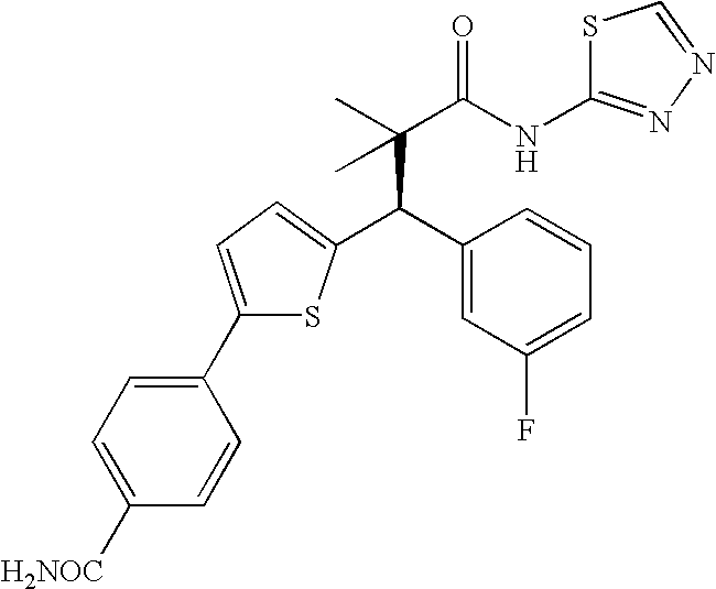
C(C(C)(C(NC1=NN=CS1)=O)C)(C1=CC(F)=CC=C1)C1=CC=C(C2=CC=C([H2NOC])C=C2)S1
